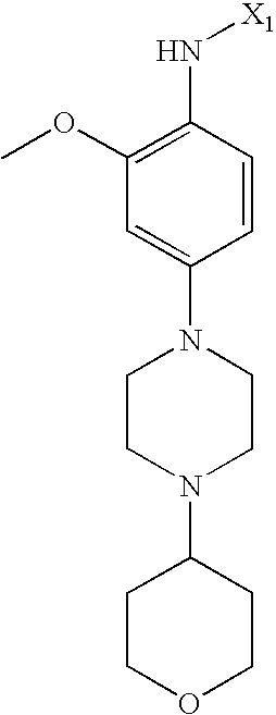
C1=C(N2CCN(C3CCOCC3)CC2)C=CC(N[X1])=C1OC
